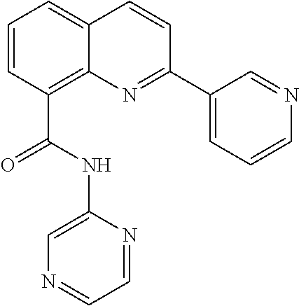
C1=CC(C(NC2=CN=CC=N2)=O)=C2C(=C1)C=CC(C1=CC=CN=C1)=N2
